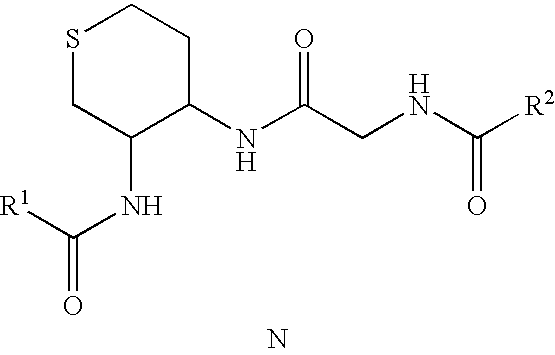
N.N(C(CNC([R2])=O)=O)C1CCSCC1NC([R1])=O
